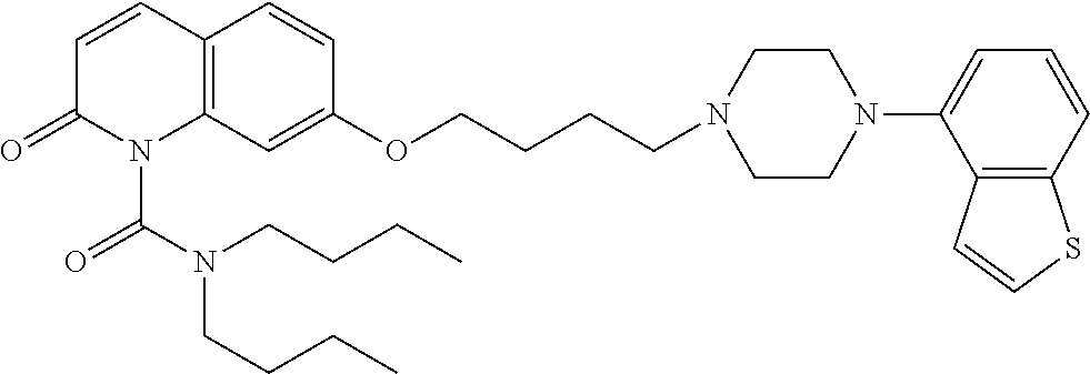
C1=CC2=C(N(C(N(CCCC)CCCC)=O)C1=O)C=C(OCCCCN1CCN(C3=CC=CC4=C3C=CS4)CC1)C=C2
